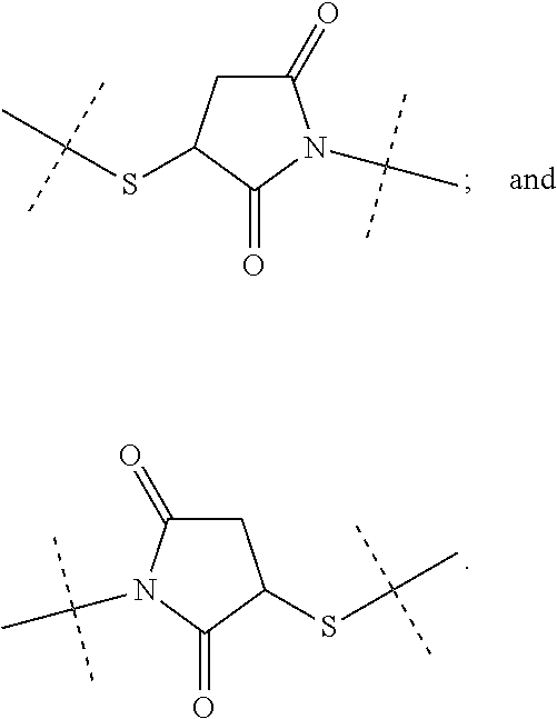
C1(=O)CC(SC(C)(C)C)C(=O)N1C(C)(C)C.C1(=O)CC(SC(C)(C)C)C(=O)N1C(C)(C)C
